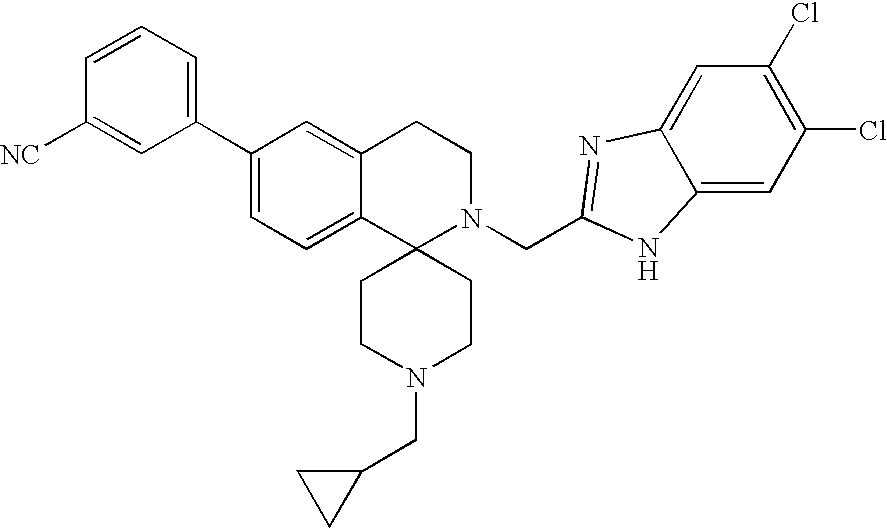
C1(C2=CC=C3C(=C2)CCN(CC2=NC4=CC(Cl)=C(Cl)C=C4N2)C32CCN(CC3CC3)CC2)=CC=CC([NC])=C1
